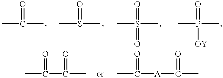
CC(C)=O.CS(C)=O.CS(C)(=O)=O.CP(C)(=O)[OY].CC(C(C)=O)=O.CC([A]C(C)=O)=O
